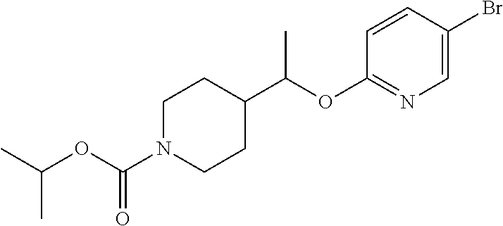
CC(C)OC(=O)N1CCC(C(C)OC2=NC=C(Br)C=C2)CC1
